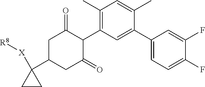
C1(C)=C(C2C(=O)CC(C3([X][R8])CC3)CC2=O)C=C(C2=CC=C(F)C(F)=C2)C(C)=C1
